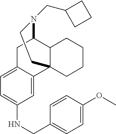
C1=C(NCC2=CC=C(OC)C=C2)C=C2C(=C1)CC1C3C2(CCCC3)CCN1CC1CCC1
